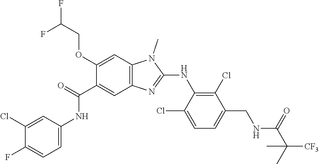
C1(Cl)=CC(NC(C2=CC3=C(C=C2OCC(F)F)N(C)C(NC2=C(Cl)C(CNC(C([CF3])(C)C)=O)=CC=C2Cl)=N3)=O)=CC=C1F
